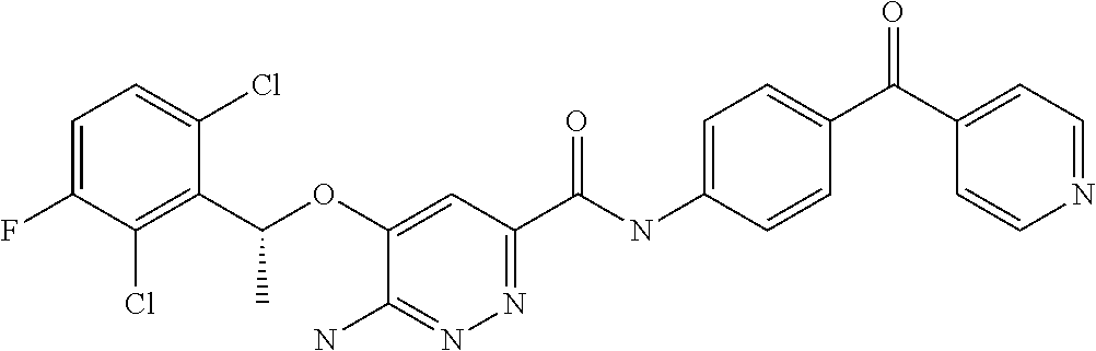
C1=C(F)C(Cl)=C(C(OC2=CC(C(NC3=CC=C(C(=O)C4=CC=NC=C4)C=C3)=O)=NN=C2N)C)C(Cl)=C1
